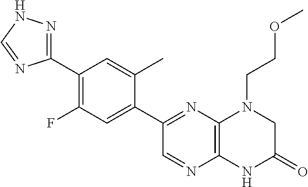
C12=C(N=C(C3=CC(F)=C(C4=NNC=N4)C=C3C)C=N1)N(CCOC)CC(=O)N2
